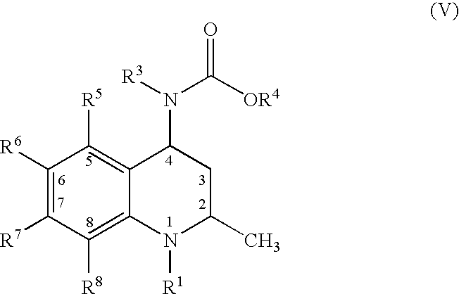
C1([R6])=C([R7])C([R8])=C2C(=C1[R5])C(N(C([OR4])=O)[R3])CC(C)N2[R1]
